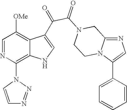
N1=C2N(C(C3=CC=CC=C3)=C1)CCN(C(=O)C(=O)C1=CNC3=C(N4N=NC=C4)N=CC([OMe])=C31)C2
